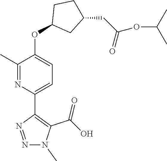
N1=C(C)C(OC2CC(CC(OC(C)C)=O)CC2)=CC=C1C1=C(C(O)=O)N(C)N=N1
